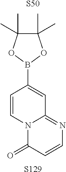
C1=CN2C(=NC=CC2=O)C=C1B1OC(C)(C)C(C)(C)O1.[S50].[S129]
